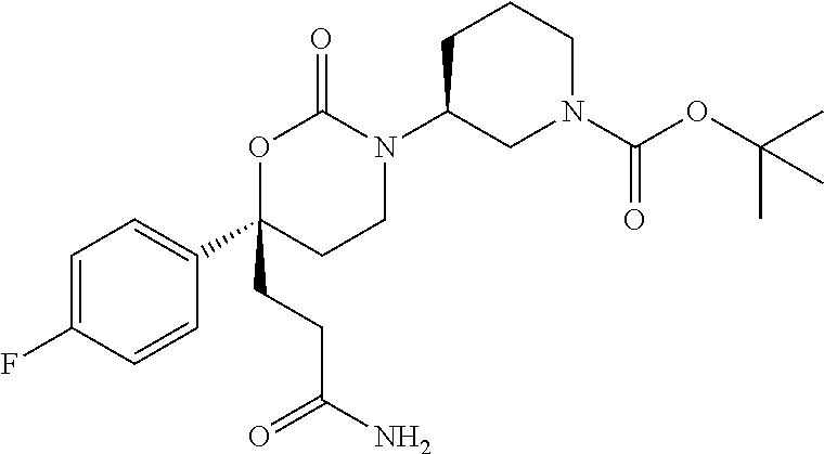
O1C(CCC(=O)N)(C2=CC=C(F)C=C2)CCN(C2CN(C(OC(C)(C)C)=O)CCC2)C1=O
